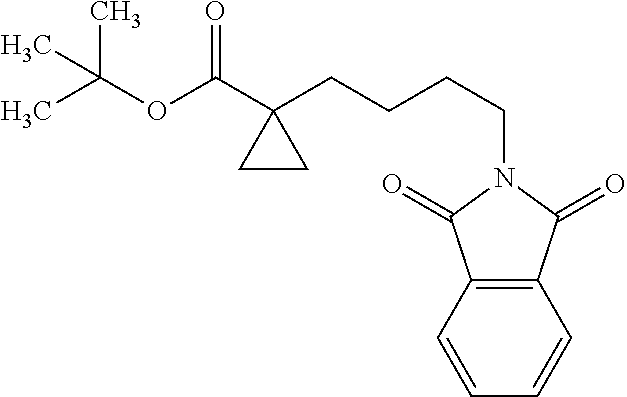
C(OC(C1(CCCCN2C(=O)C3=C(C2=O)C=CC=C3)CC1)=O)(C)(C)C
